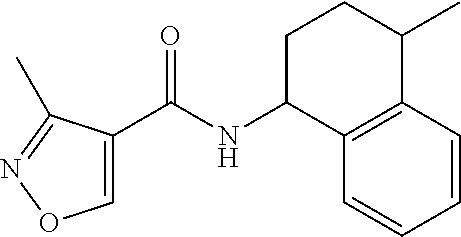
C(NC1C2=C(C(C)CC1)C=CC=C2)(=O)C1=CON=C1C
